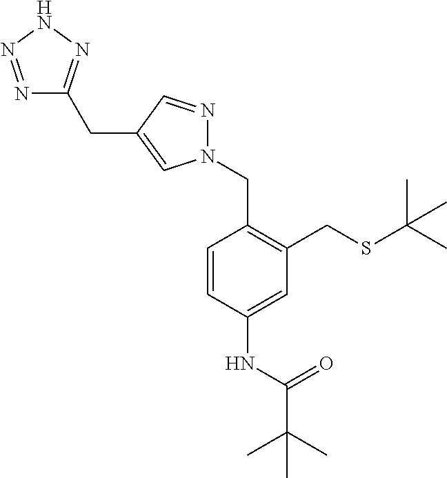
C1=CC(NC(C(C)(C)C)=O)=CC(CSC(C)(C)C)=C1CN1N=CC(CC2=NNN=N2)=C1
